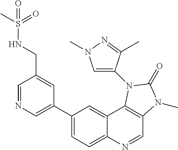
C1=NC=C(C2=CC=C3C(=C2)C2=C(C=N3)N(C)C(=O)N2C2=CN(C)N=C2C)C=C1CNS(C)(=O)=O
